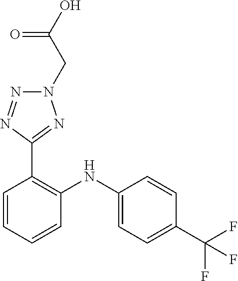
C1=CC(C(F)(F)F)=CC=C1NC1=C(C2=NN(CC(O)=O)N=N2)C=CC=C1
